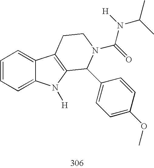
C1=CC=C2C(=C1)C1=C(N2[H])C(C2=CC=C(OC)C=C2)N(C(N([H])C(C)C)=O)CC1
